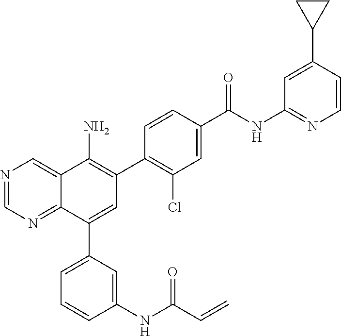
N1=CN=C2C(=C1)C(N)=C(C1=C(Cl)C=C(C(NC3=NC=CC(C4CC4)=C3)=O)C=C1)C=C2C1=CC=CC(NC(C=C)=O)=C1
